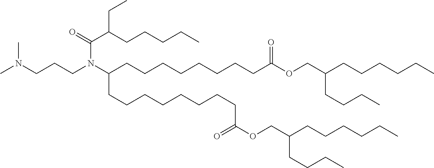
CN(CCCN(C(CCCCCCCCC(OCC(CCCCCC)CCCC)=O)CCCCCCCCC(OCC(CCCCCC)CCCC)=O)C(C(CCCCC)CC)=O)C
